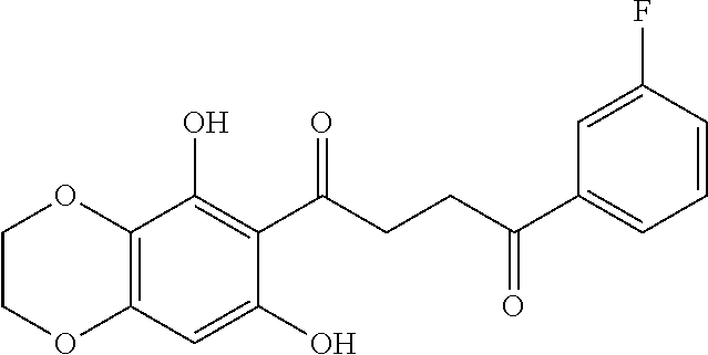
C12=C(C=C(O)C(C(CCC(C3=CC=CC(F)=C3)=O)=O)=C1O)OCCO2
